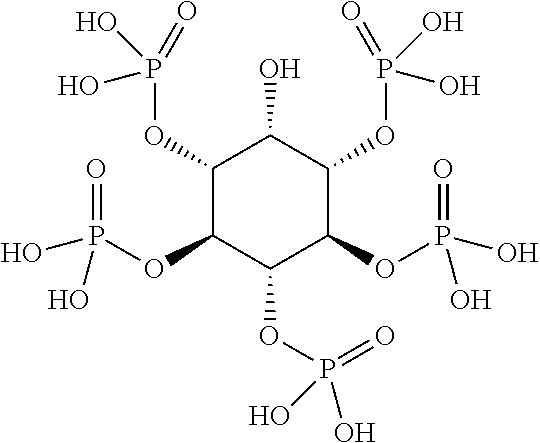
C1(OP(O)(O)=O)C(OP(O)(=O)O)C(OP(=O)(O)O)C(OP(O)(=O)O)C(OP(O)(O)=O)C1O
